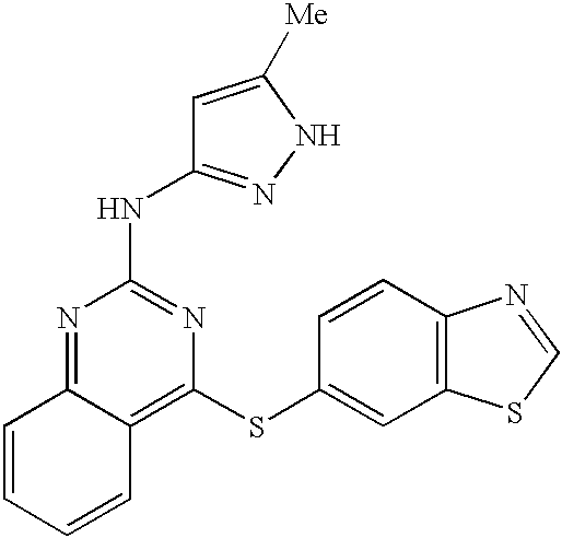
C1=CC=CC2=C(SC3=CC4=C(C=C3)N=CS4)N=C(NC3=NNC([Me])=C3)N=C12
